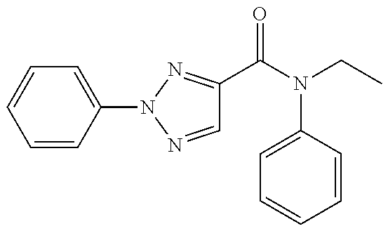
C1=NN(C2=CC=CC=C2)N=C1C(N(CC)C1=CC=CC=C1)=O
